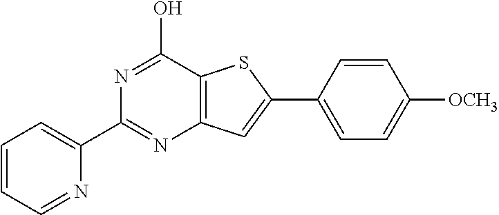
C1=CC=NC(C2=NC3=C(C(O)=N2)SC(C2=CC=C([OCH3])C=C2)=C3)=C1
